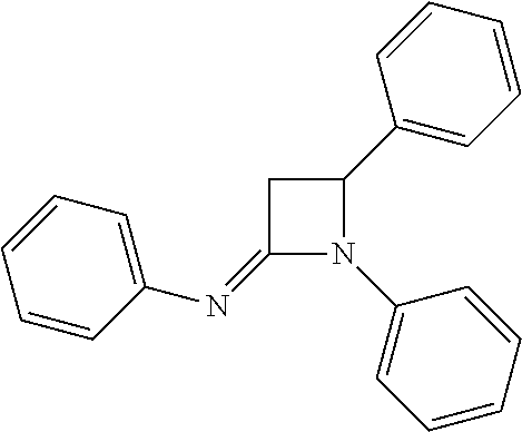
C1(=NC2=CC=CC=C2)N(C2=CC=CC=C2)C(C2=CC=CC=C2)C1
